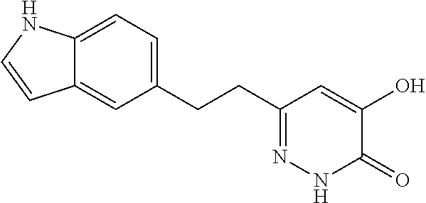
C12=CC=C(CCC3=NNC(=O)C(O)=C3)C=C1C=CN2
